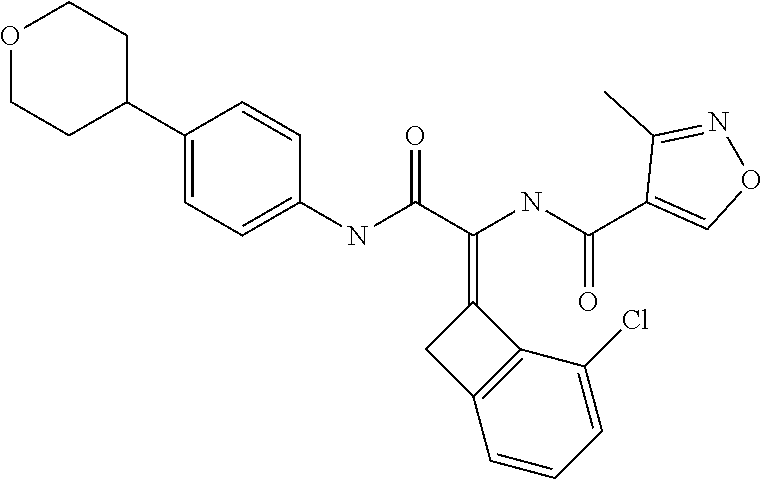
O=C(C(NC(C1=CON=C1C)=O)=C1CC2=C1C(Cl)=CC=C2)NC1=CC=C(C2CCOCC2)C=C1
